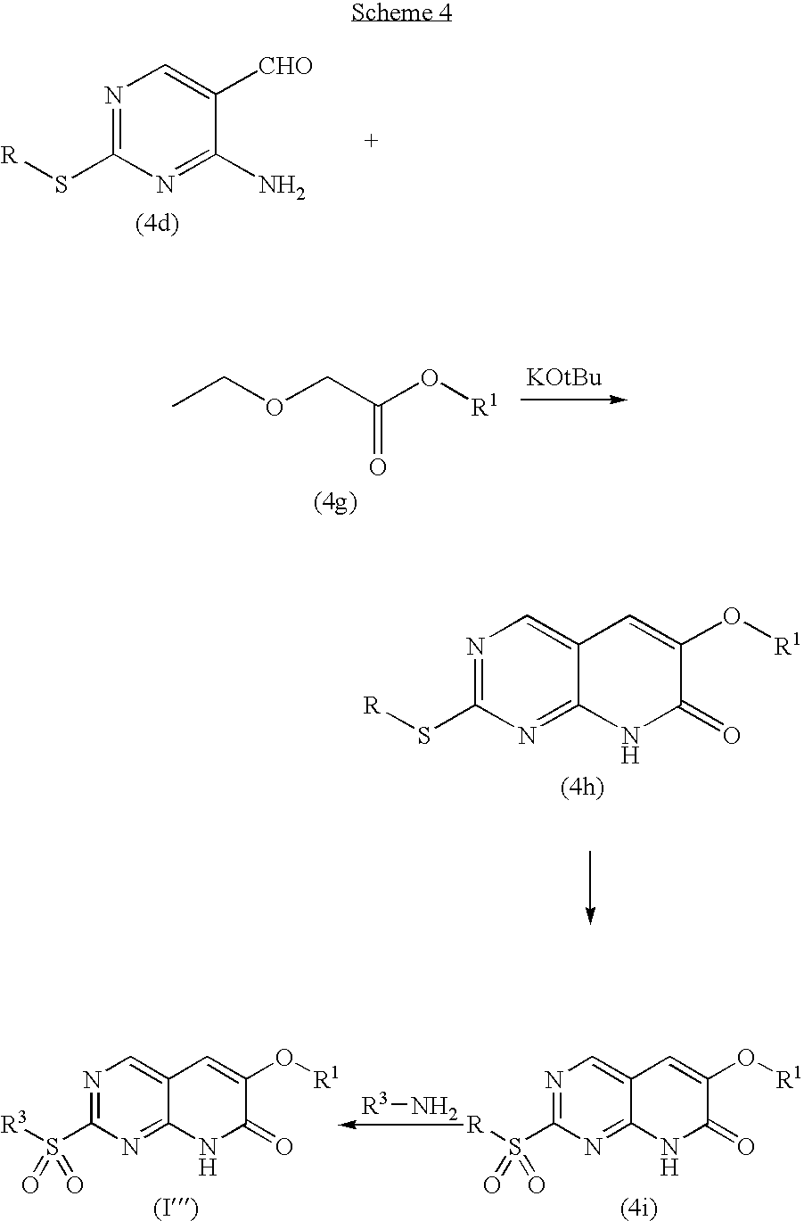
N1=C(S[R])N=C(N)C([CHO])=C1.CCOCC(O[R1])=O.N1=C(S[R])N=C2C(=C1)C=C(O[R1])C(=O)N2.N1=C(S([R])(=O)=O)N=C2C(=C1)C=C(O[R1])C(=O)N2.N1=C(S([R3])(=O)=O)N=C2C(=C1)C=C(O[R1])C(=O)N2.[R3]N
